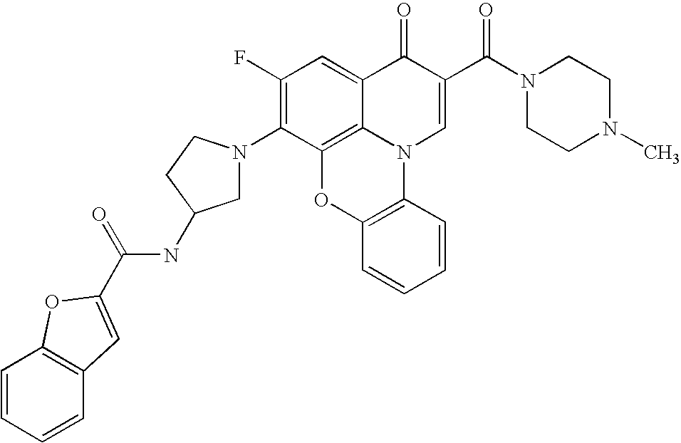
C1(F)=C(N2CC(NC(=O)C3=CC4=C(C=CC=C4)O3)CC2)C2=C3C(=C1)C(=O)C(C(N1CCN(C)CC1)=O)=CN3C1=C(O2)C=CC=C1
